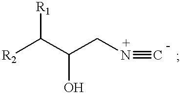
[R2]C([R1])C(O)CN#C
